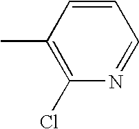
CC1=C(Cl)N=CC=C1
